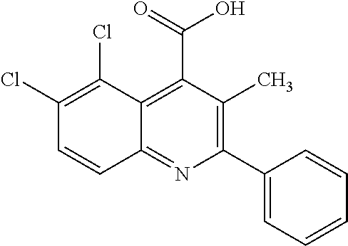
C1(C2=C(C)C(C(O)=O)=C3C(=N2)C=CC(Cl)=C3Cl)=CC=CC=C1
